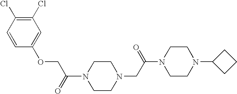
N1(C(=O)COC2=CC(Cl)=C(Cl)C=C2)CCN(CC(N2CCN(C3CCC3)CC2)=O)CC1
